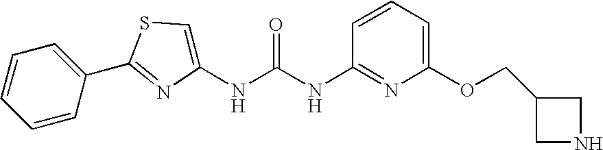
C1=CC(C2=NC(NC(NC3=NC(OCC4CNC4)=CC=C3)=O)=CS2)=CC=C1
